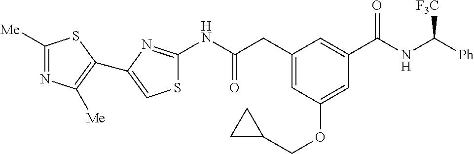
C1([Me])=NC([Me])=C(C2=CSC(NC(CC3=CC(OCC4CC4)=CC(C(NC([Ph])[F3C])=O)=C3)=O)=N2)S1
